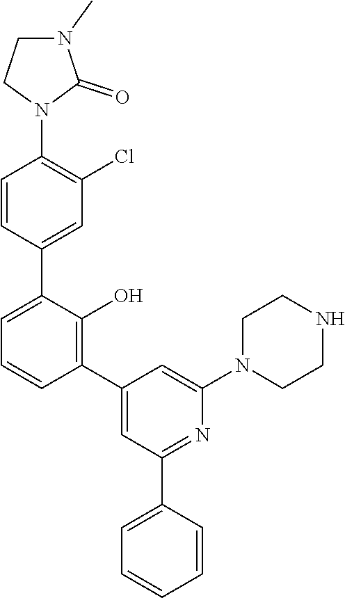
C1=C(C2=CC(Cl)=C(N3C(=O)N(C)CC3)C=C2)C(O)=C(C2=CC(C3=CC=CC=C3)=NC(N3CCNCC3)=C2)C=C1
